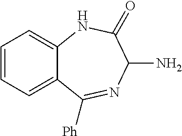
C1=CC=C2C(=C1)NC(=O)C(N)N=C2[Ph]
